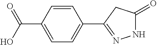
C1(C2=NNC(=O)C2)=CC=C(C(O)=O)C=C1
